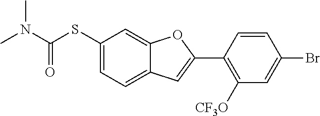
C1(SC(N(C)C)=O)=CC=C2C(=C1)OC(C1=C([CF3O])C=C(Br)C=C1)=C2
